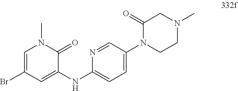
C1(NC2=CC(Br)=CN(C)C2=O)=CC=C(N2CCN(C)CC2=O)C=N1
